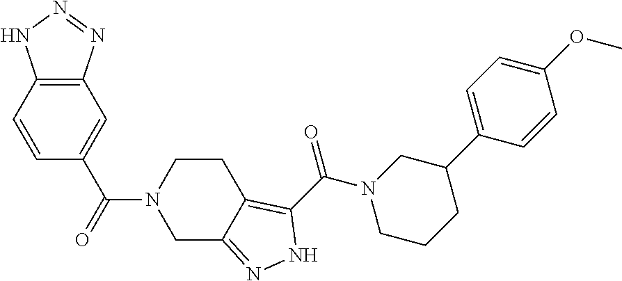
C1=CC2=C(C=C1C(N1CC3=NNC(C(N4CC(C5=CC=C(OC)C=C5)CCC4)=O)=C3CC1)=O)N=NN2
